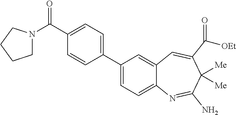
C1(C2=CC=C(C(=O)N3CCCC3)C=C2)=CC=C2C(=C1)C=C(C(=O)[OEt])C([Me])([Me])C(N)=N2
